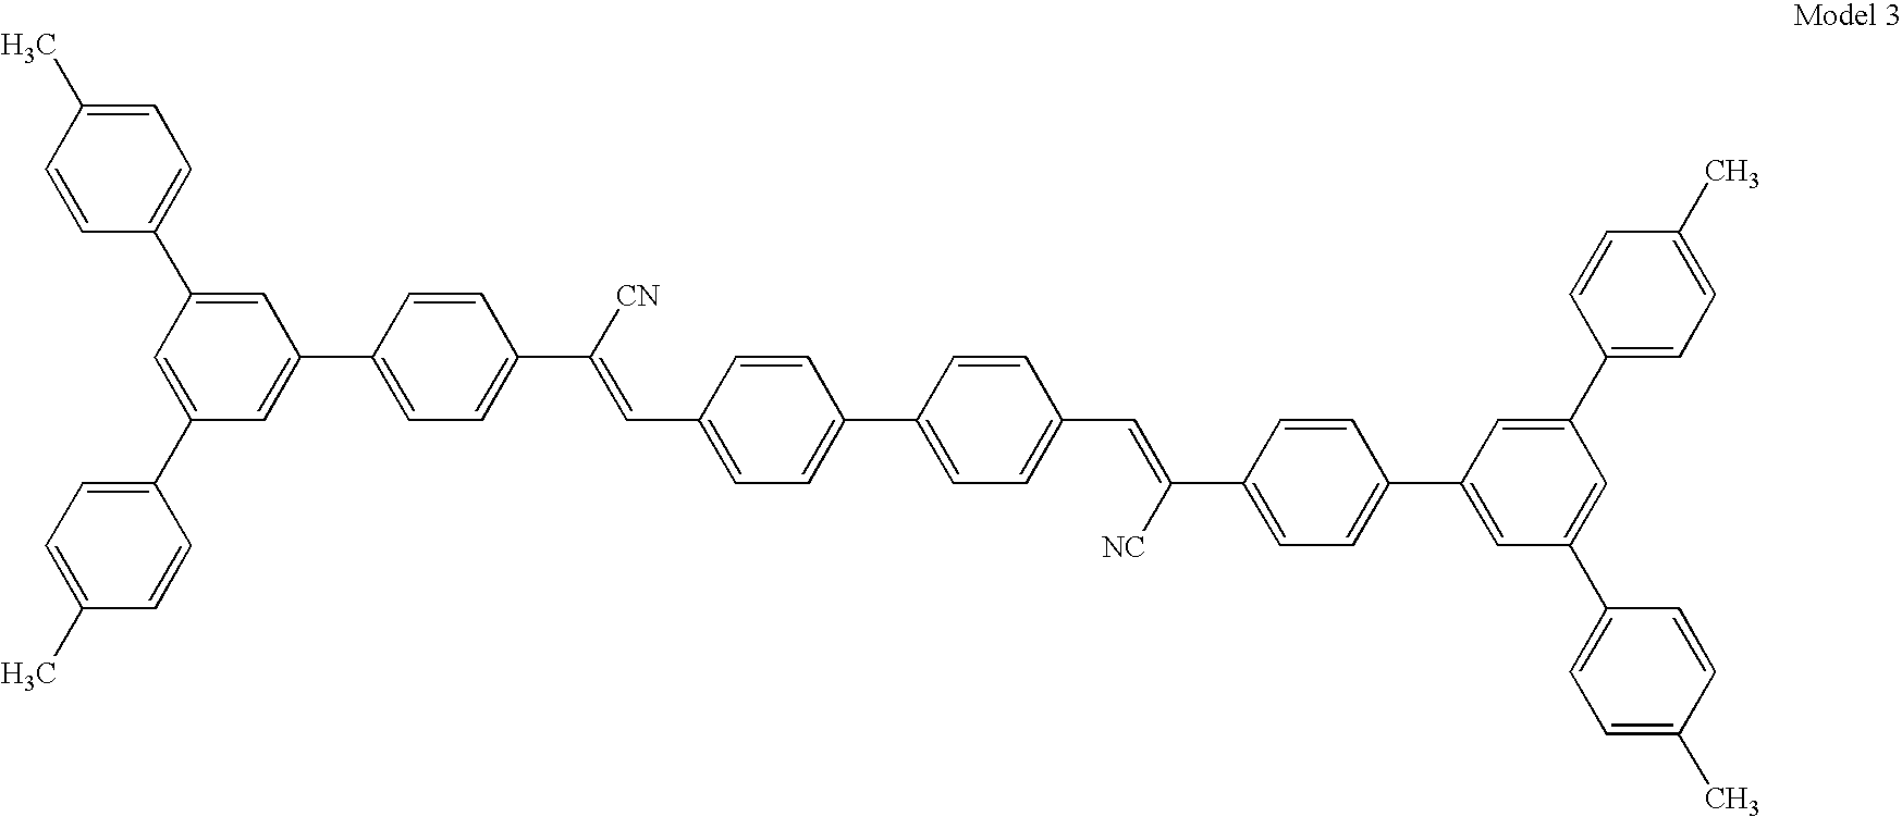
C1=C(C)C=CC(C2=CC(C3=CC=C(C([CN])=CC4=CC=C(C5=CC=C(C=C(C6=CC=C(C7=CC(C8=CC=C(C)C=C8)=CC(C8=CC=C(C)C=C8)=C7)C=C6)[NC])C=C5)C=C4)C=C3)=CC(C3=CC=C(C)C=C3)=C2)=C1
